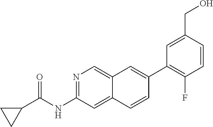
N1=C(NC(C2CC2)=O)C=C2C(=C1)C=C(C1=C(F)C=CC(CO)=C1)C=C2
